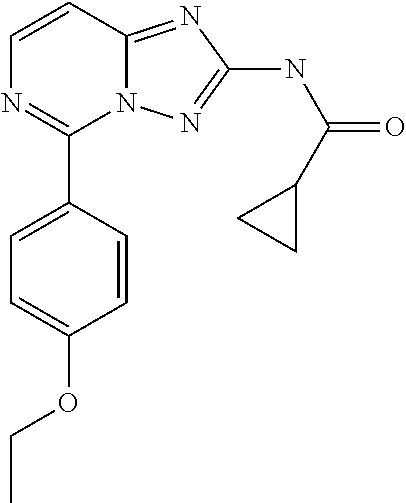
C1=CN=C(C2=CC=C(OCC)C=C2)N2C1=NC(NC(C1CC1)=O)=N2
